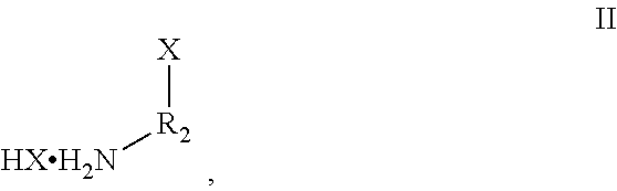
[X][R2][HXH2N]
